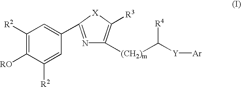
C1([R2])=C([RO])C([R2])=CC(C2=NC([(CH2)m]C([Y][Ar])[R4])=C([R3])[X]2)=C1
